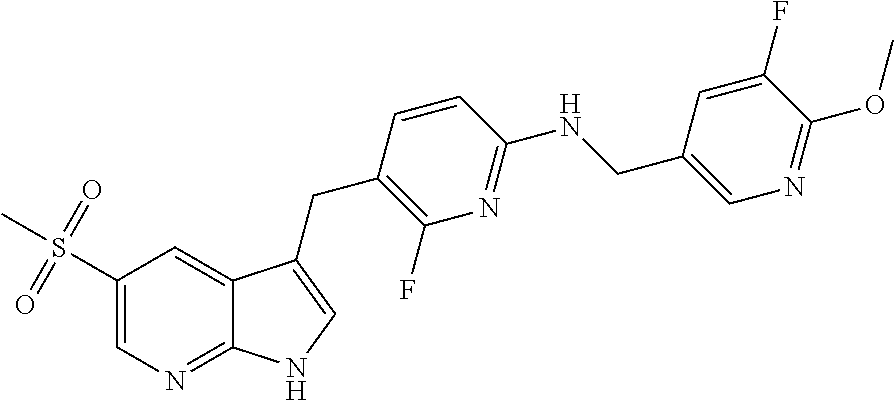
C1(S(=O)(=O)C)=CN=C2C(=C1)C(CC1=C(F)N=C(NCC3=CN=C(OC)C(F)=C3)C=C1)=CN2
